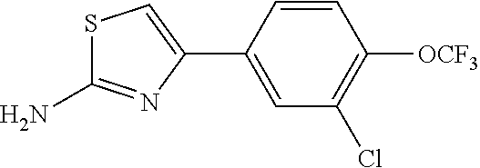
S1C(N)=NC(C2=CC(Cl)=C([OCF3])C=C2)=C1
